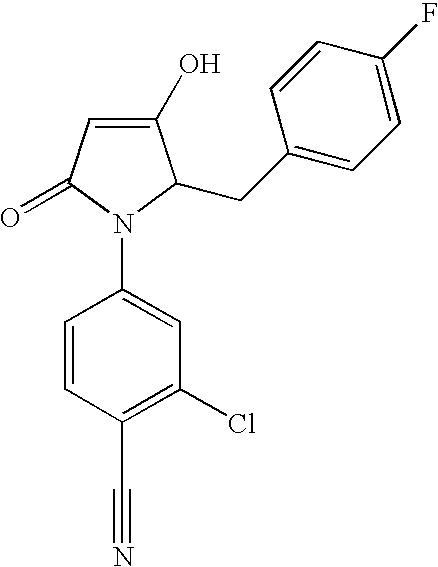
C1=CC(C#N)=C(Cl)C=C1N1C(CC2=CC=C(F)C=C2)C(O)=CC1=O
